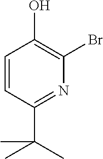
C1=CC(C(C)(C)C)=NC(Br)=C1O
